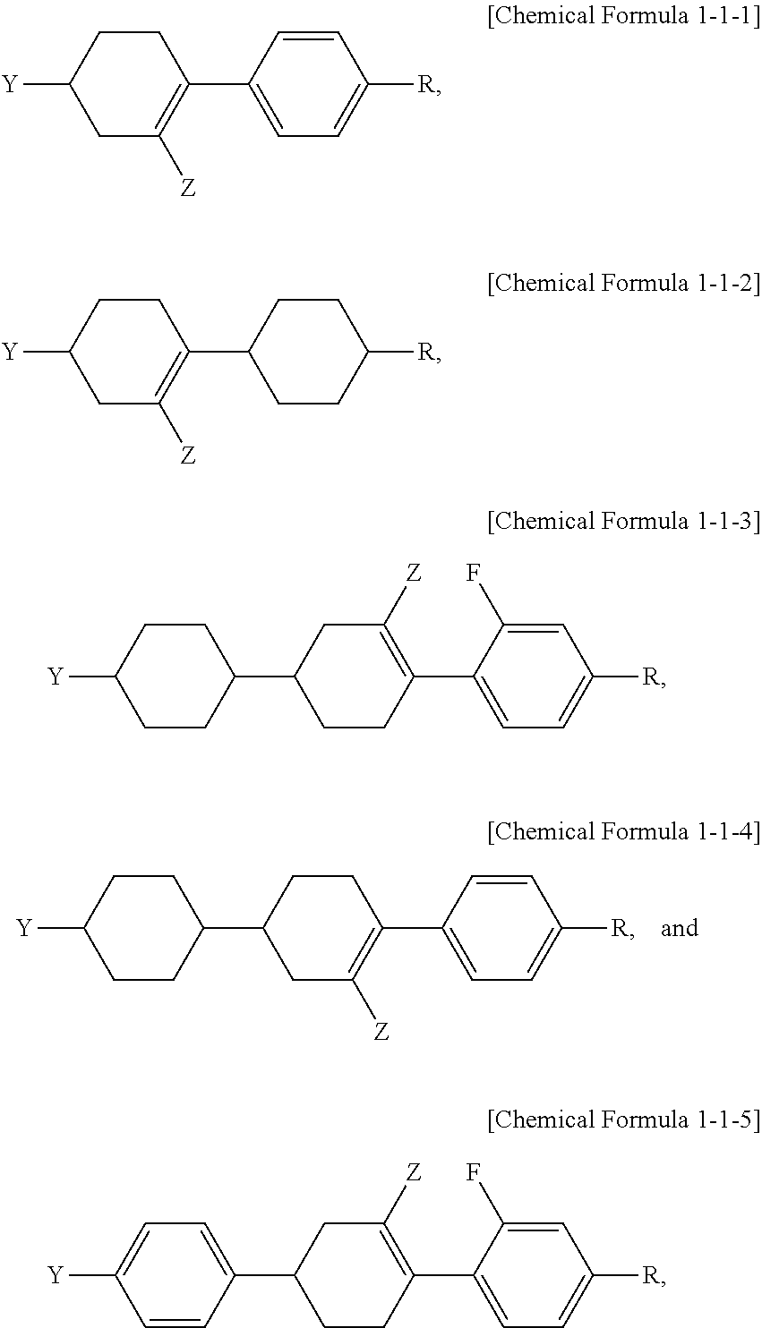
C1CC(C2CCC(C3=CC=C([R])C=C3F)=C([Z])C2)CCC1[Y].C1=CC(C2CCC(C3=CC=C([R])C=C3F)=C([Z])C2)=CC=C1[Y].C1CC(C2CC([Z])=C(C3=CC=C([R])C=C3)CC2)CCC1[Y].C1C([Z])=C(C2=CC=C([R])C=C2)CCC1[Y].C1C([Z])=C(C2CCC([R])CC2)CCC1[Y]
